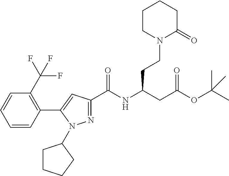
C1(C2=CC(C(NC(CC(OC(C)(C)C)=O)CCN3C(=O)CCCC3)=O)=NN2C2CCCC2)=C(C(F)(F)F)C=CC=C1
